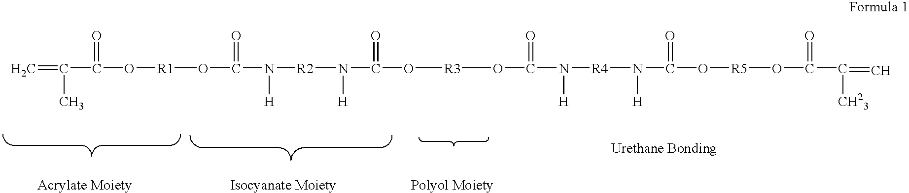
C=C(C(O[R1]OC(N([H])[R2]N([H])C(=O)O[R3]OC(N([R4]N(C(O[R5]OC(C(=C)[CH23])=O)=O)[H])[H])=O)=O)=O)C
